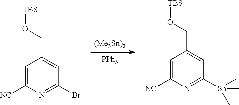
[(Me3Sn)2].[PPh3].C1=C([NC])N=C(Br)C=C1CO[TBS].C1=C([NC])N=C([Sn](C)(C)C)C=C1CO[TBS]
